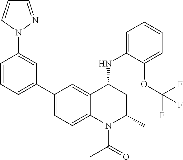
C1(NC2CC(C)N(C(C)=O)C3=CC=C(C4=CC=CC(N5N=CC=C5)=C4)C=C23)=CC=CC=C1OC(F)(F)F
